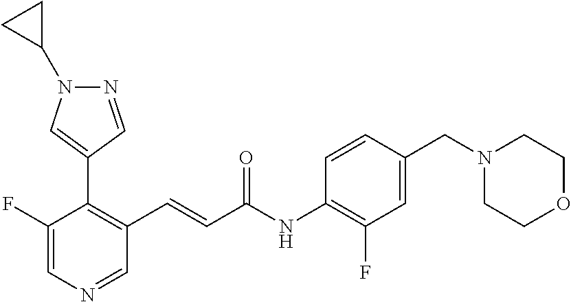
C1(F)=CN=CC(C=CC(NC2=C(F)C=C(CN3CCOCC3)C=C2)=O)=C1C1=CN(C2CC2)N=C1
